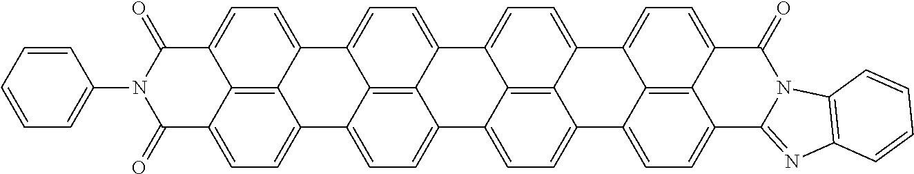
C12=CC=C3C(=O)N4C(=NC5=C4C=CC=C5)C4=CC=C(C1=C34)C1=CC=C3C4=C1C2=CC=C4C1=CC=C2C4=C1C3=CC=C4C1=CC=C3C(=O)N(C4=CC=CC=C4)C(=O)C4=CC=C2C1=C43
